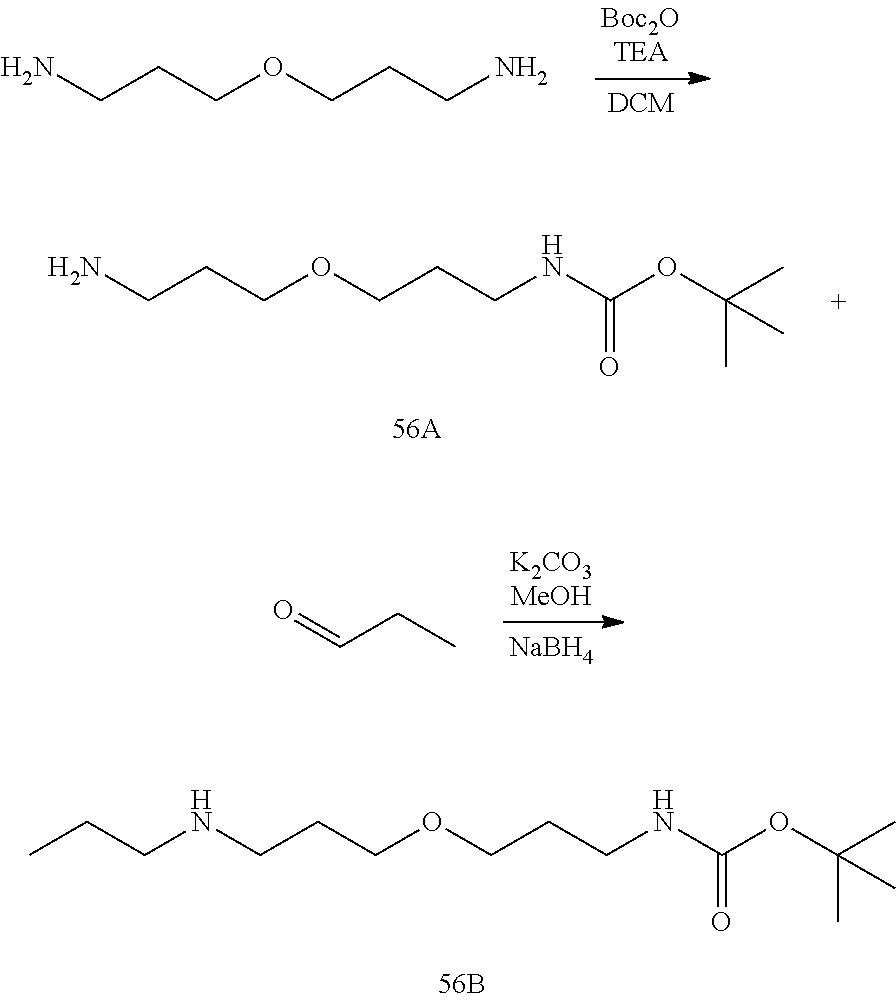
NCCCOCCCN.NCCCOCCCNC(=O)OC(C)(C)C.[NaBH4].O=CCC.N(CCCOCCCNC(=O)OC(C)(C)C)CCC
